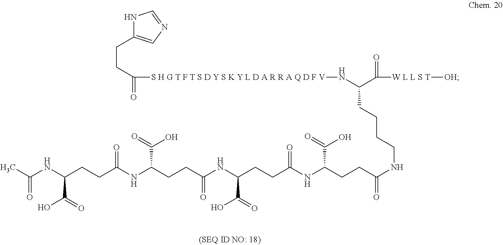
N1C(CCC(=O)[S H G T F T S D Y S K Y L D A R R A Q D F V]NC(CCCCNC(CCC(NC(CCC(NC(CCC(NC(CCC(NC(C)=O)C(O)=O)=O)C(=O)O)=O)C(=O)O)=O)C(=O)O)=O)C(=O)[W L L S T][OH])=CN=C1
